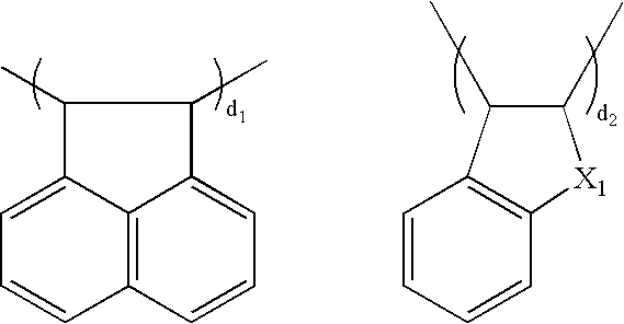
C12=C3C=CC=C1C(C)C(C)C2=CC=C3.C1=CC=CC2=C1C(C)C(C)[X1]2
